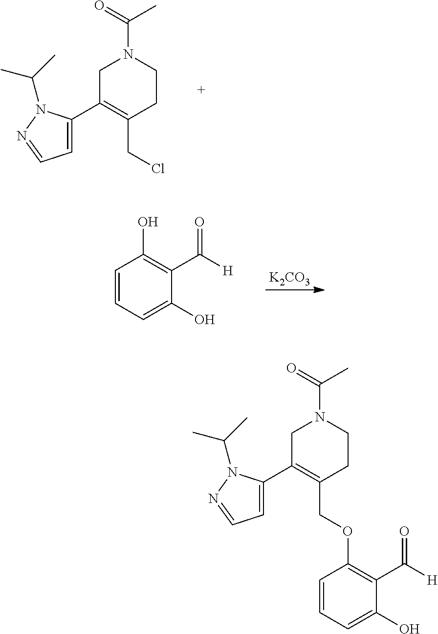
C1C(C2=CC=NN2C(C)C)=C(CCl)CCN1C(=O)C.C1=CC=C(O)C(C([H])=O)=C1O.[K2CO3].C1=CC=C(O)C(C([H])=O)=C1OCC1=C(C2=CC=NN2C(C)C)CN(C(=O)C)CC1
